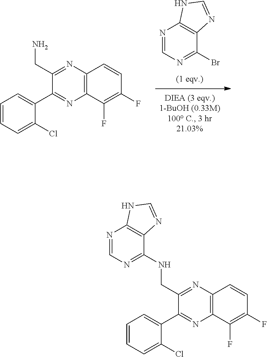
N1=CN=C(Br)C2=C1NC=N2.C12=C(C=CC(F)=C1F)N=C(CN)C(C1=CC=CC=C1Cl)=N2.C1(CNC2=NC=NC3=C2N=CN3)=NC2=C(N=C1C1=CC=CC=C1Cl)C(F)=C(F)C=C2
